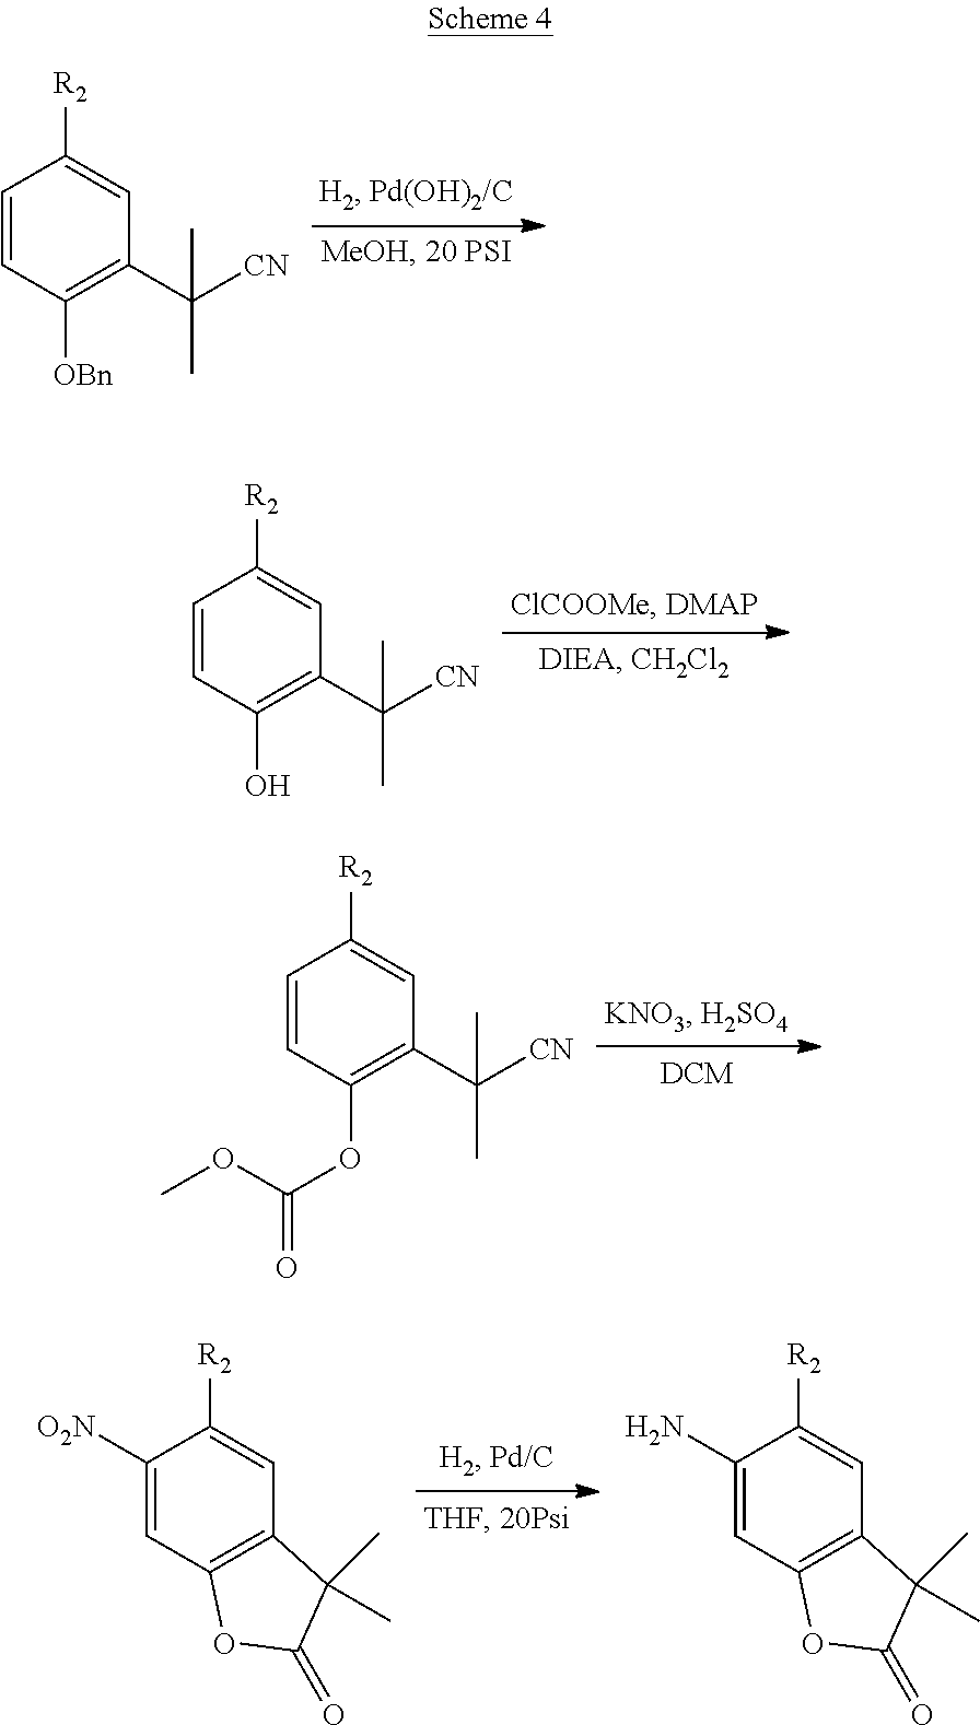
C1=CC([OBn])=C(C([CN])(C)C)C=C1[R2].C1=CC(O)=C(C([CN])(C)C)C=C1[R2].C1=CC(OC(OC)=O)=C(C([CN])(C)C)C=C1[R2].C1([O2N])=CC2=C(C=C1[R2])C(C)(C)C(=O)O2.C1(N)=CC2=C(C=C1[R2])C(C)(C)C(=O)O2
